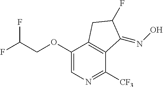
O(C1=CN=C([CF3])C2=C1CC(F)C2=NO)CC(F)F
